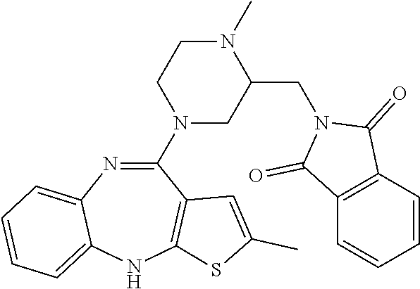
C1(N2CC(CN3C(=O)C4=C(C=CC=C4)C3=O)N(C)CC2)=NC2=CC=CC=C2NC2=C1C=C(C)S2
